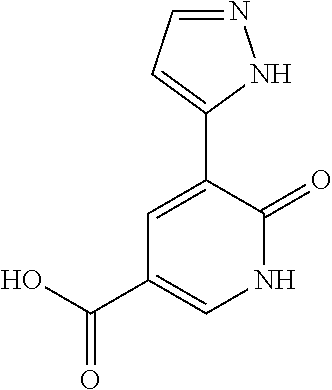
C1=C(C2=CC=NN2)C(=O)NC=C1C(O)=O
